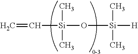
C(=C)[Si](C)(C)O[Si](C)(C)[H]
